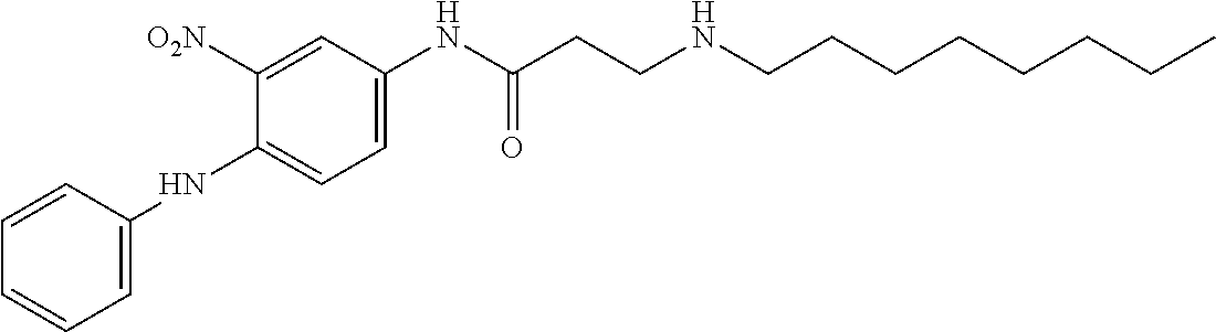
C1=CC(NC2=CC=C(NC(CCNCCCCCCCC)=O)C=C2[O2N])=CC=C1
